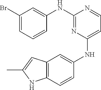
C1(Br)=CC=CC(NC2=NC(NC3=CC4=C(C=C3)NC(C)=C4)=CC=N2)=C1
